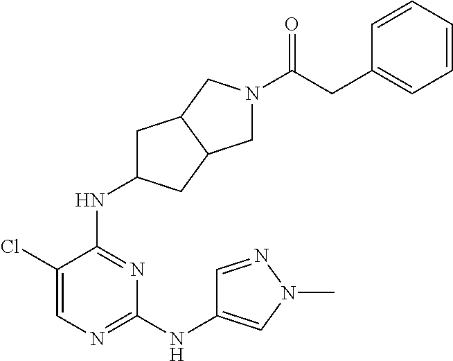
C1C(NC2=NC(NC3=CN(C)N=C3)=NC=C2Cl)CC2C1CN(C(CC1=CC=CC=C1)=O)C2
